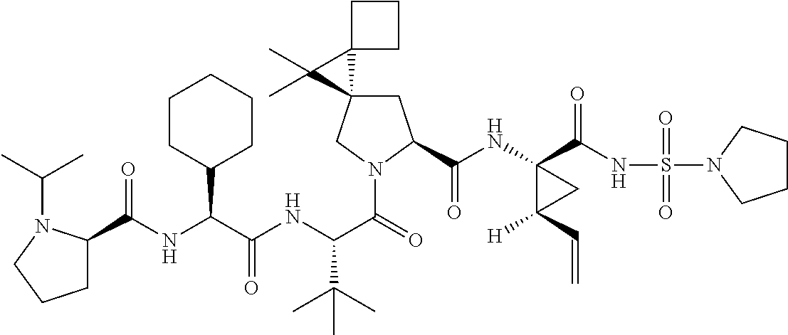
C(C(NC(C(=O)N1CC2(CC1C(=O)NC1(C(=O)NS(=O)(=O)N3CCCC3)C([H])(C=C)C1)C1(C2(C)C)CCC1)C(C)(C)C)=O)(C1CCCCC1)NC(=O)C1CCCN1C(C)C
